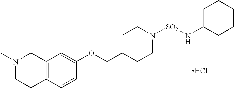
Cl.N1(C)CCC2=C(C1)C=C(OCC1CCN([SO2]NC3CCCCC3)CC1)C=C2
